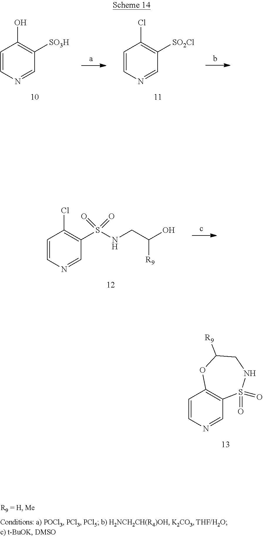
C1=CN=CC(S(NCC([R9])O)(=O)=O)=C1Cl.C1=CN=CC2=C1OC([R9])CNS2(=O)=O.C1=CN=CC([SO3H])=C1O.C1=CN=CC([SO2Cl])=C1Cl
